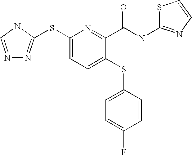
C1(SC2=NN=CN2)=CC=C(SC2=CC=C(F)C=C2)C(C(NC2=NC=CS2)=O)=N1
